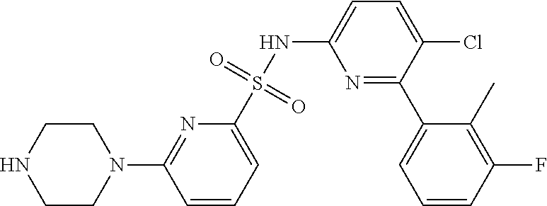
C1CN(C2=NC(S(NC3=CC=C(Cl)C(C4=CC=CC(F)=C4C)=N3)(=O)=O)=CC=C2)CCN1
